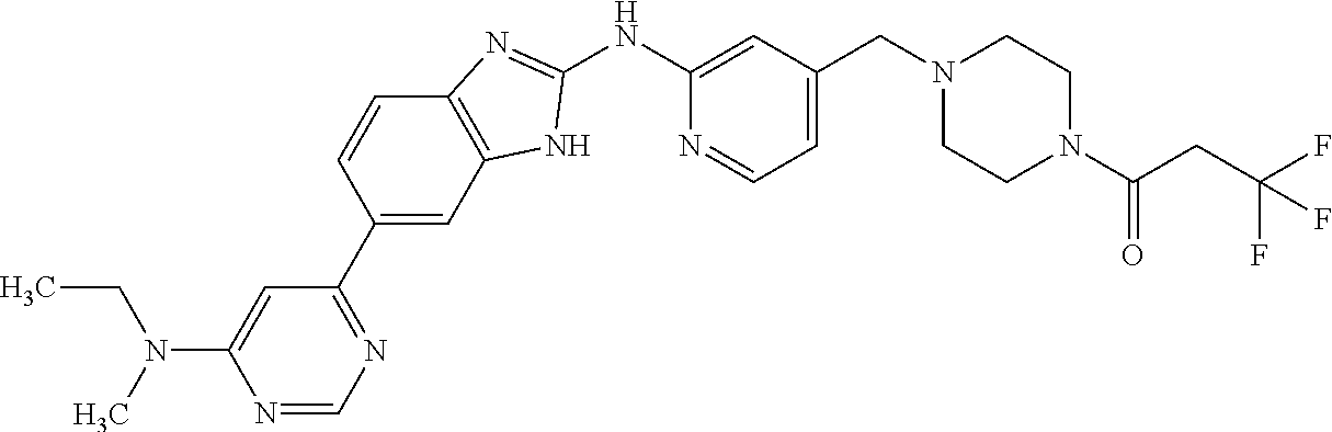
N1=CN=C(C2=CC3=C(C=C2)N=C(NC2=CC(CN4CCN(C(CC(F)(F)F)=O)CC4)=CC=N2)N3)C=C1N(C)CC
